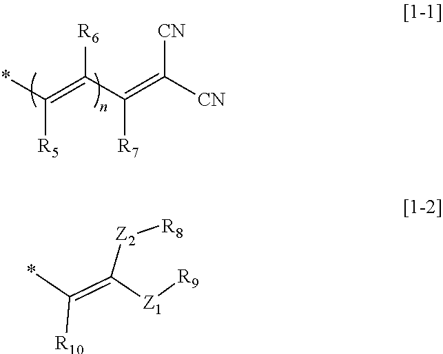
*C(=C(C(=C([CN])[CN])[R7])[R6])[R5].*C(=C([Z1][R9])[Z2][R8])[R10]
